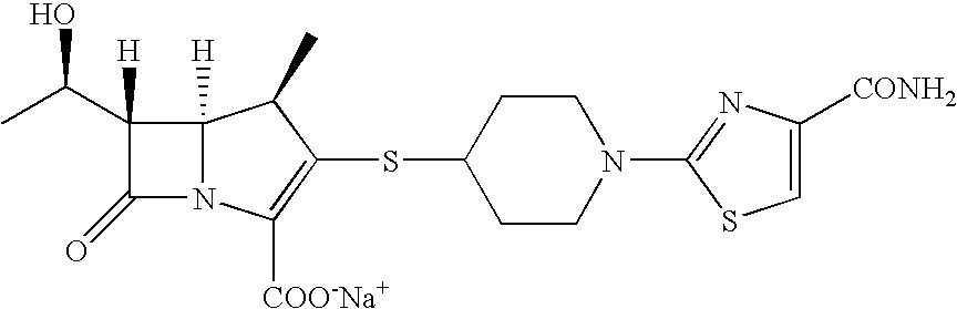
C12([H])N(C([COO-Na+])=C(SC3CCN(C4=NC([CONH2])=CS4)CC3)C1C)C(=O)C2([H])C(C)O
